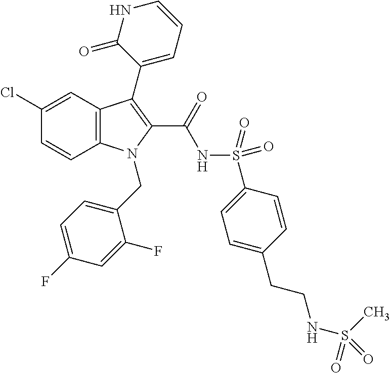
C12=C(C=C(Cl)C=C1)C(C1=CC=CNC1=O)=C(C(=O)NS(C1=CC=C(CCNS(C)(=O)=O)C=C1)(=O)=O)N2CC1=CC=C(F)C=C1F
